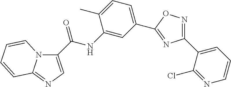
N12C(C(NC3=CC(C4=NC(C5=CC=CN=C5Cl)=NO4)=CC=C3C)=O)=CN=C1C=CC=C2
